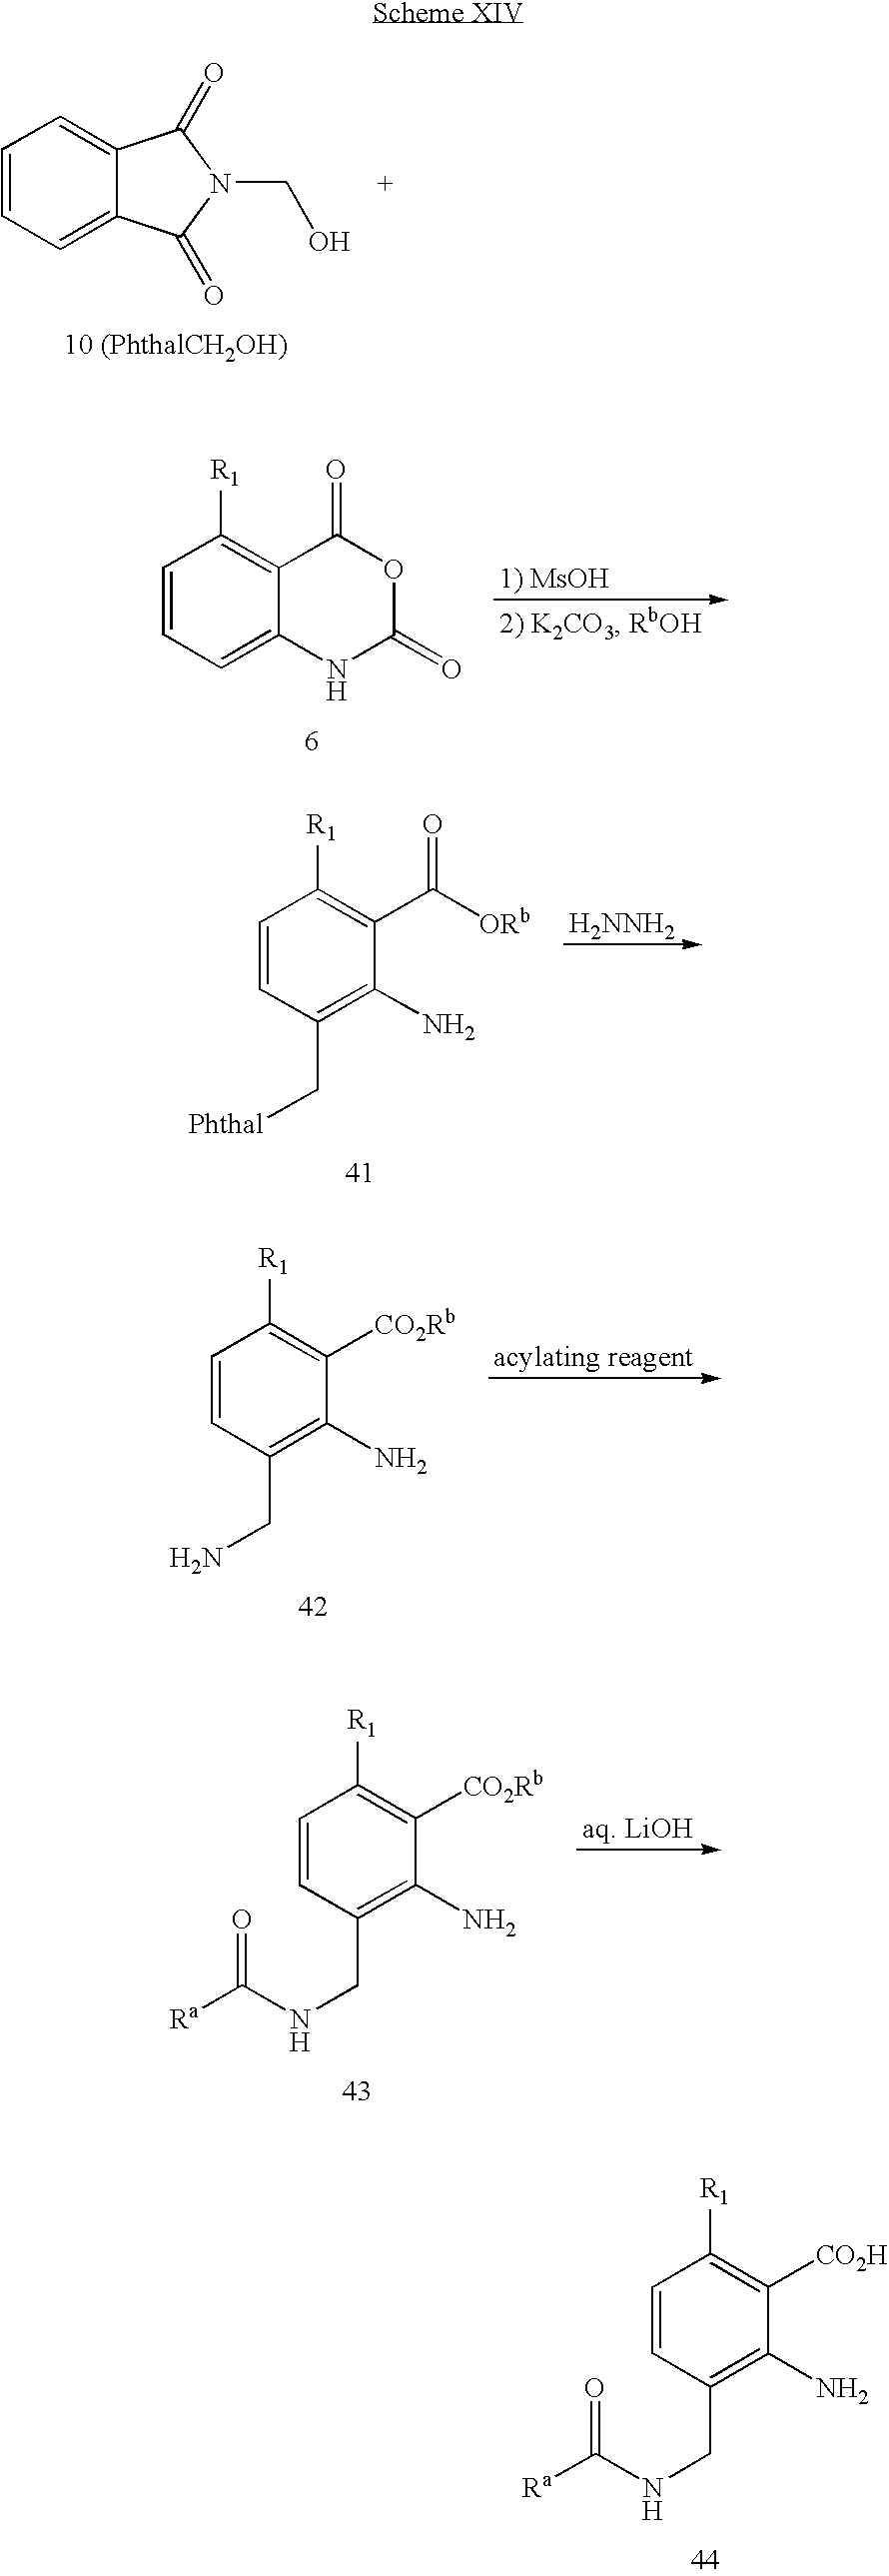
C1=CC=C2C(=C1)C(=O)N(CO)C2=O.C1=CC=C2C(=C1[R1])C(=O)OC(=O)N2.C1=CC(C[Phthal])=C(N)C(C([ORb])=O)=C1[R1].[H2NNH2].C1=CC(CN)=C(N)C([CO2Rb])=C1[R1].[acylating reagent].C1=CC(CNC([Ra])=O)=C(N)C([CO2Rb])=C1[R1].C1=CC(CNC([Ra])=O)=C(N)C([CO2H])=C1[R1]
